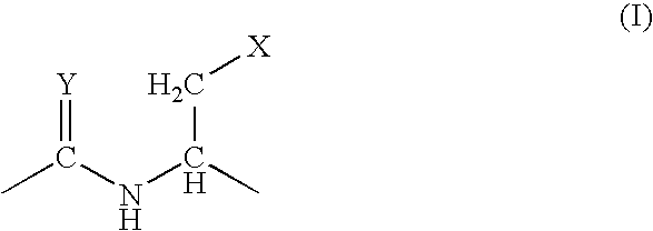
[Y]=C(NC(C)C[X])C
